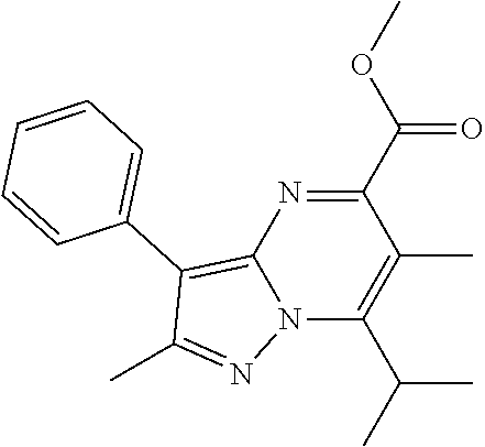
C1(C(OC)=O)=NC2=C(C3=CC=CC=C3)C(C)=NN2C(C(C)C)=C1C
